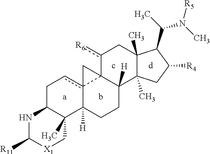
C1C2C(C)(C3([H])c4(c1)C1(C([H])(CC3)C3(C)C(C)(Cc1[R6])C(C(N(C)[R5])C)C([R4])C3)C4)C[X1]C([R11])N2.c
